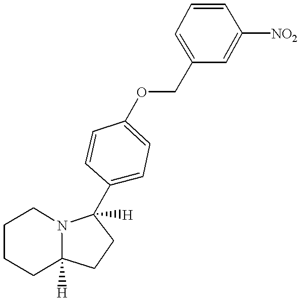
C1CCC2([H])N(C1)C([H])(C1=CC=C(OCC3=CC=CC([NO2])=C3)C=C1)CC2
